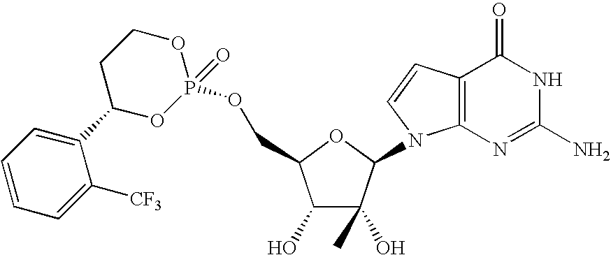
C1(O)C(O)(C)C(N2C3=C(C=C2)C(=O)NC(N)=N3)OC1COP1(=O)OCCC(C2=CC=CC=C2[CF3])O1
